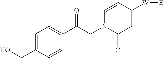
C1=CC([W]B)=CC(=O)N1CC(C1=CC=C(CO)C=C1)=O
